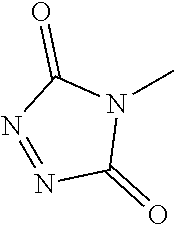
CN1C(=O)N=NC1=O
